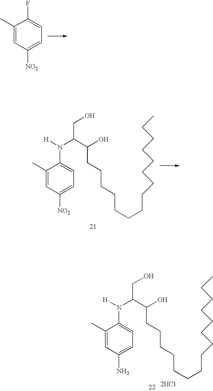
C1(C)=CC([NO2])=CC=C1F.C1(C)=CC([NO2])=CC=C1N([H])C(C(O)CCCCCCCCCCCCCCC)CO.C1(C)=CC(N)=CC=C1N([H])C(C(O)CCCCCCCCCCCCCCC)CO.[2HCl]
